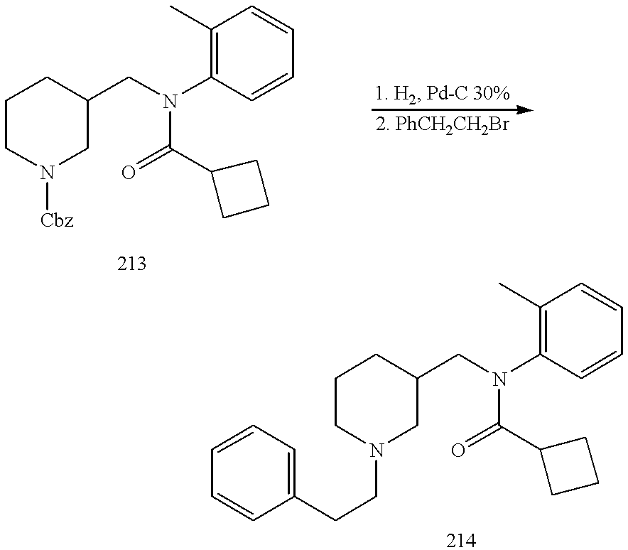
C1CN(CCC2=CC=CC=C2)CC(CN(C2=C(C)C=CC=C2)C(=O)C2CCC2)C1.C1CN([Cbz])CC(CN(C2=C(C)C=CC=C2)C(=O)C2CCC2)C1
